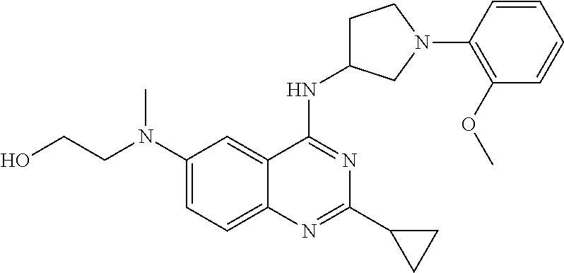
C1(N(CCO)C)=CC=C2C(=C1)C(NC1CCN(C3=C(OC)C=CC=C3)C1)=NC(C1CC1)=N2
